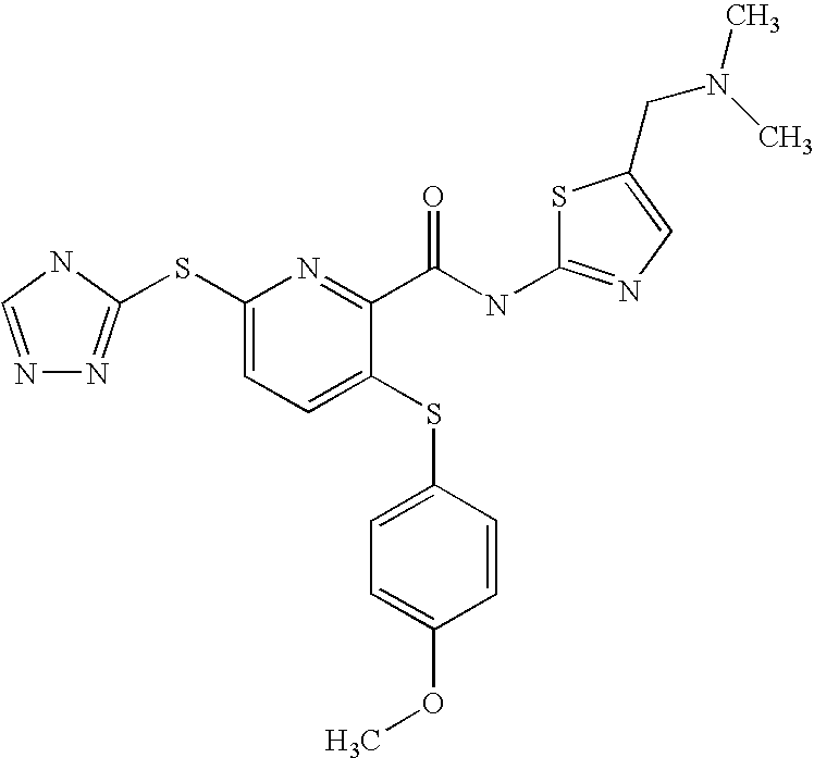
C1(SC2=NN=CN2)=CC=C(SC2=CC=C(OC)C=C2)C(C(NC2=NC=C(CN(C)C)S2)=O)=N1
